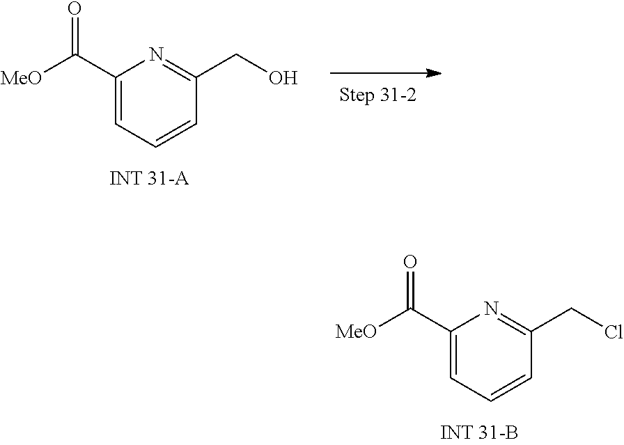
C1(C([MeO])=O)=CC=CC(CCl)=N1.C1(C([MeO])=O)=CC=CC(CO)=N1
